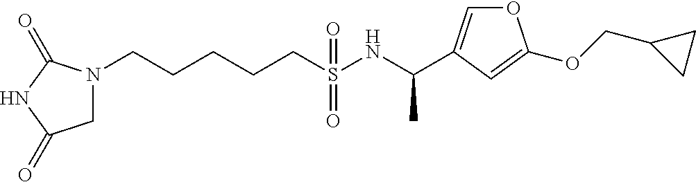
N1(CCCCCS(NC(C)C2=COC(OCC3CC3)=C2)(=O)=O)CC(=O)NC1=O
